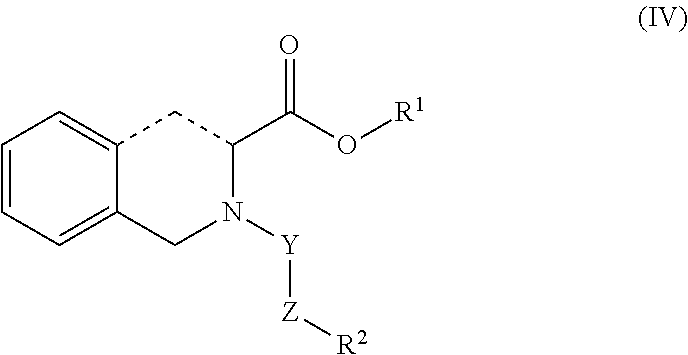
C12=CC=CC=C1CN([Y][Z][R2])C(C(O[R1])=O)C2
